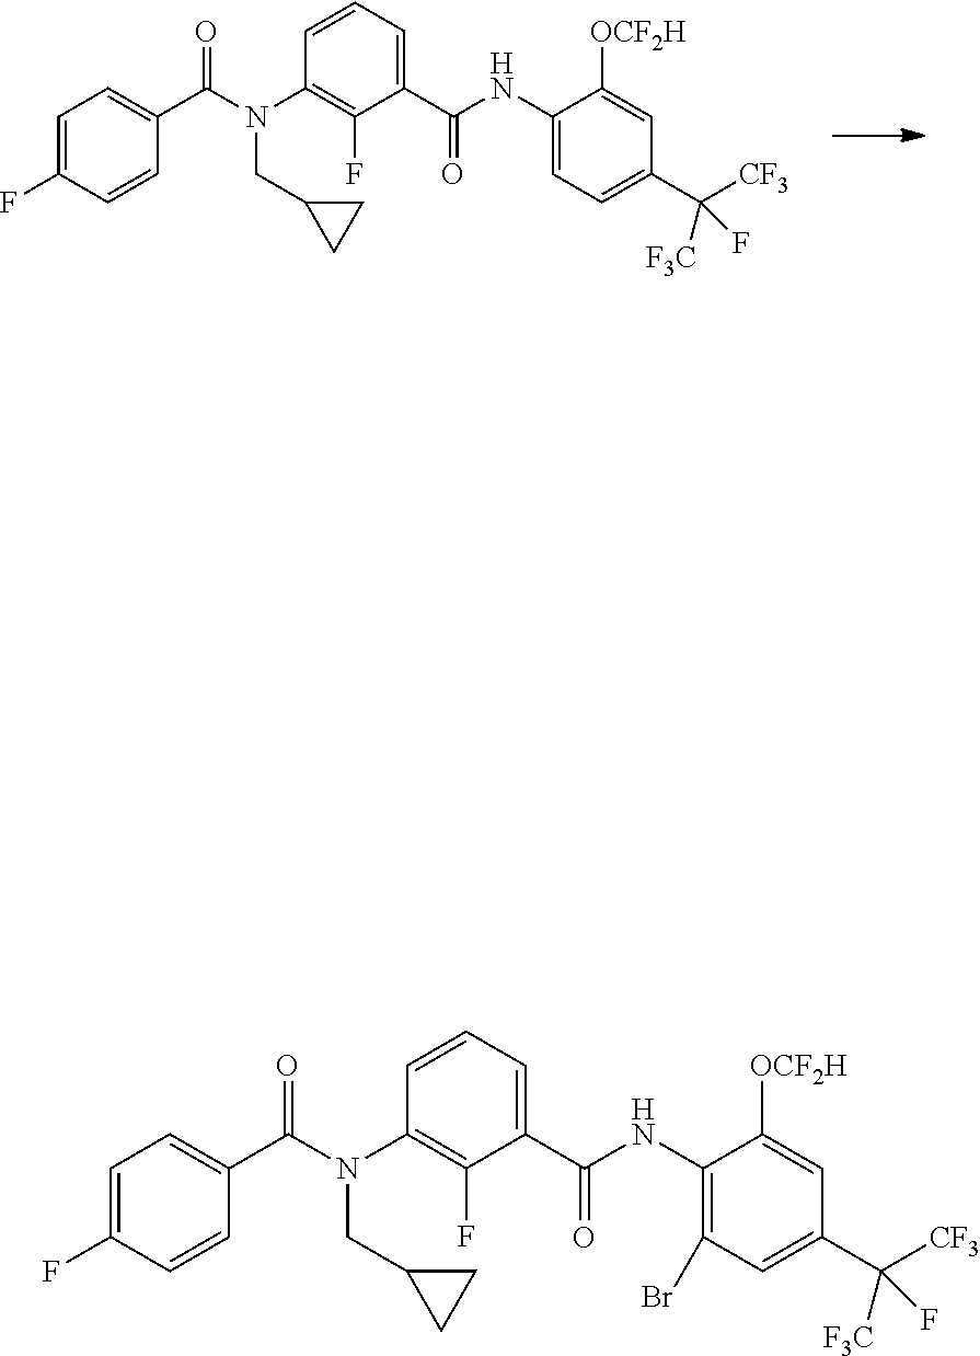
N(CC1CC1)(C1=C(F)C(C(=O)NC2=CC=C(C(F)([CF3])[F3C])C=C2[OCF2H])=CC=C1)C(C1=CC=C(F)C=C1)=O.N(CC1CC1)(C1=C(F)C(C(=O)NC2=C(Br)C=C(C(F)([CF3])[F3C])C=C2[OCF2H])=CC=C1)C(C1=CC=C(F)C=C1)=O
